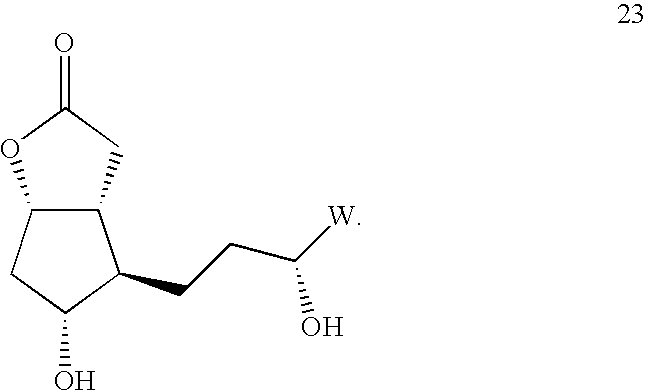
C12C(CC(=O)O1)C(CCC([W])O)C(O)C2
